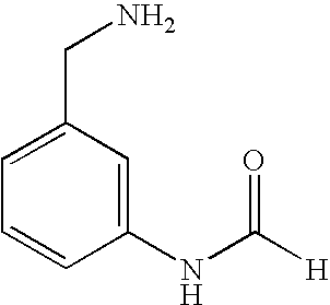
C1(NC([H])=O)=CC(CN)=CC=C1
